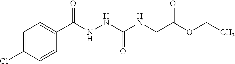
C1=C(Cl)C=CC(C(NNC(NCC(OCC)=O)=O)=O)=C1
